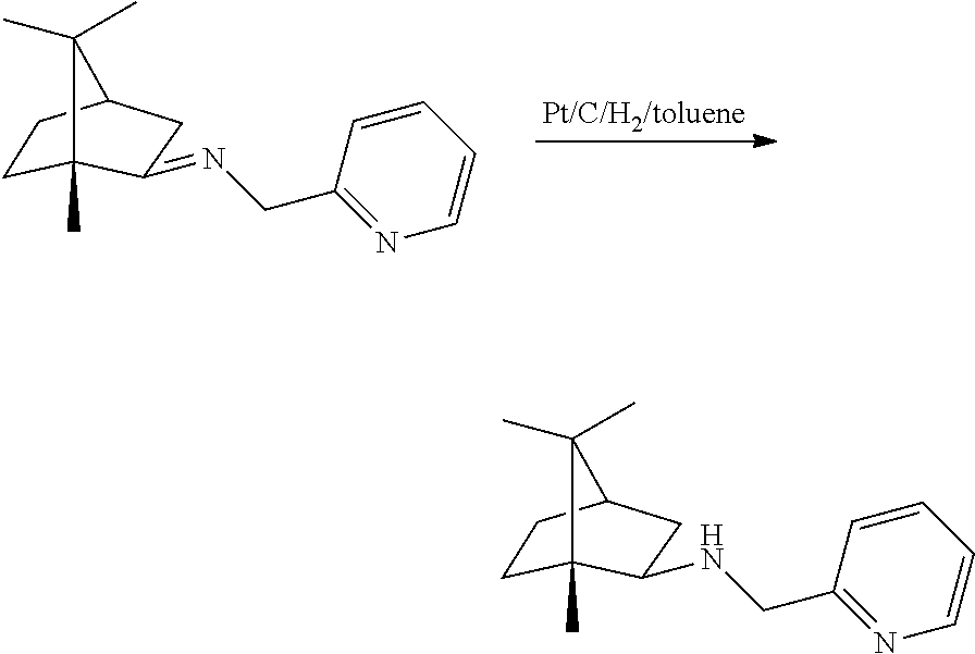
C1(CNC2C3(C)C(C)(C)C(CC3)C2)=NC=CC=C1.C1(CN=C2C3(C)C(C)(C)C(CC3)C2)=NC=CC=C1
